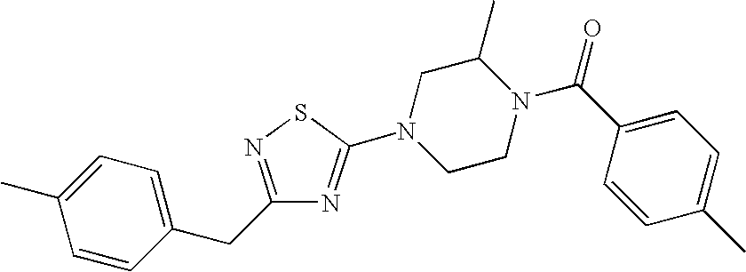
C1=CC(CC2=NSC(N3CCN(C(C4=CC=C(C)C=C4)=O)C(C)C3)=N2)=CC=C1C
